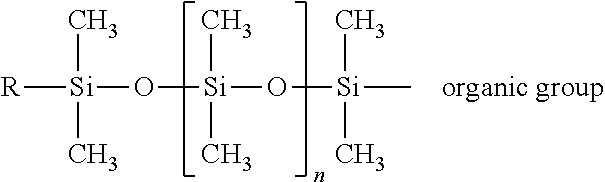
[R][Si](O[Si](O[Si](C)(C)C)(C)C)(C)C
